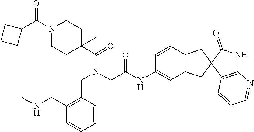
C1(CNC)=C(CN(CC(=O)NC2=CC3=C(C=C2)CC2(C3)C3=C(NC2=O)N=CC=C3)C(=O)C2(C)CCN(C(=O)C3CCC3)CC2)C=CC=C1
